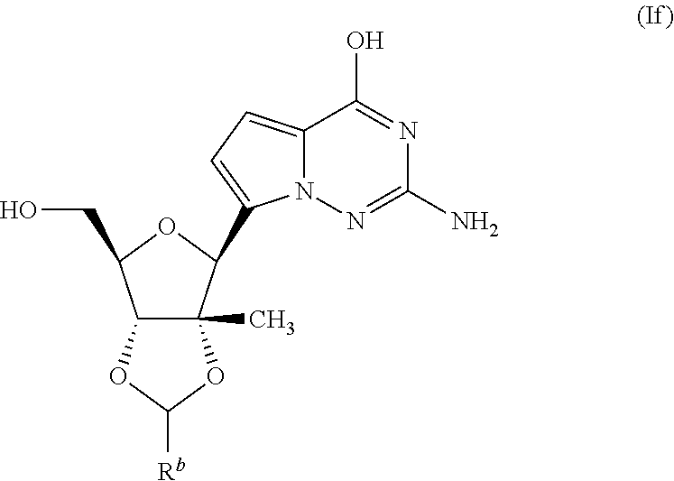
C12C(C)(C(C3=CC=C4N3N=C(N)N=C4O)OC1CO)OC([Rb])O2
